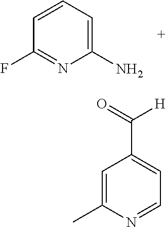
C1=CC=C(N)N=C1F.C1=C(C)N=CC=C1C([H])=O
